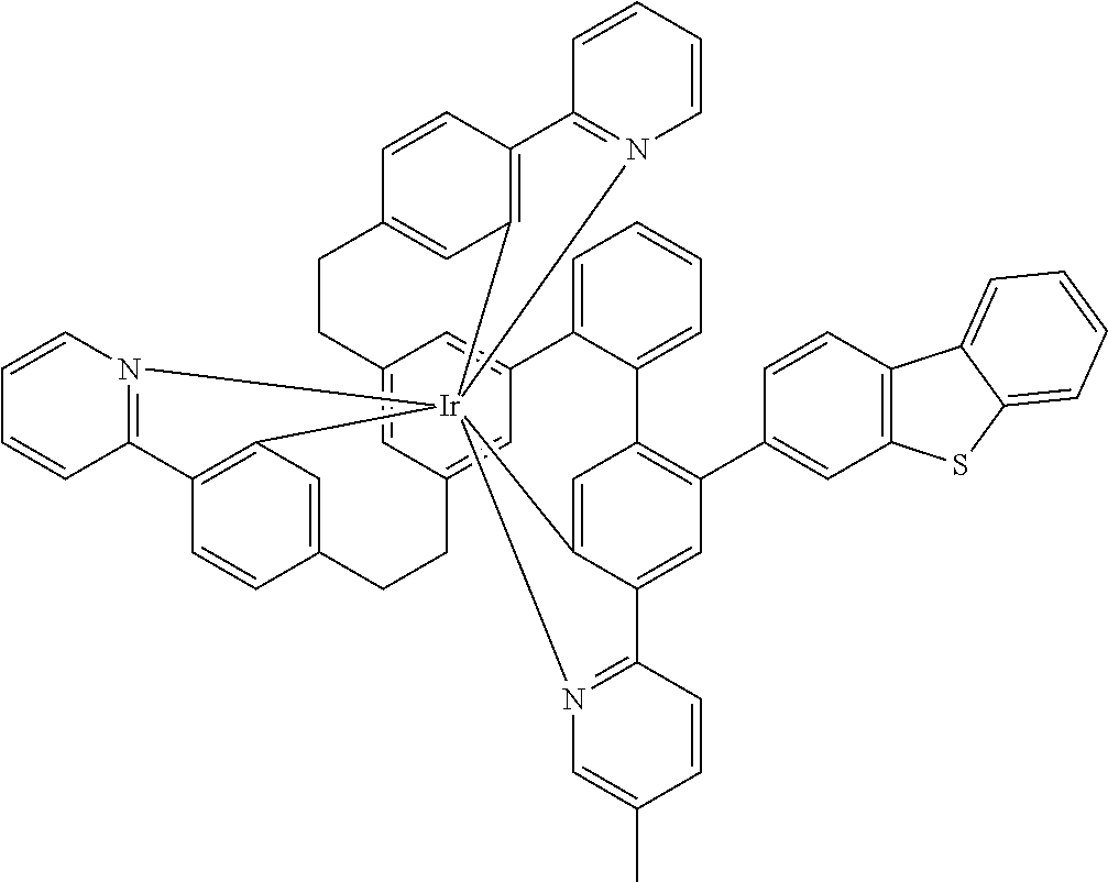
C12=CC3=CC(=C1)C1=CC=CC=C1C1=C(C4=CC5=C(C=C4)C4=CC=CC=C4S5)C=C4C(=C1)[Ir]15(C6=C(C=CC(=C6)CC3)C3=N1C=CC=C3)(C1=C(C=CC(=C1)CC2)C1=N5C=CC=C1)N1=C4C=CC(C)=C1
